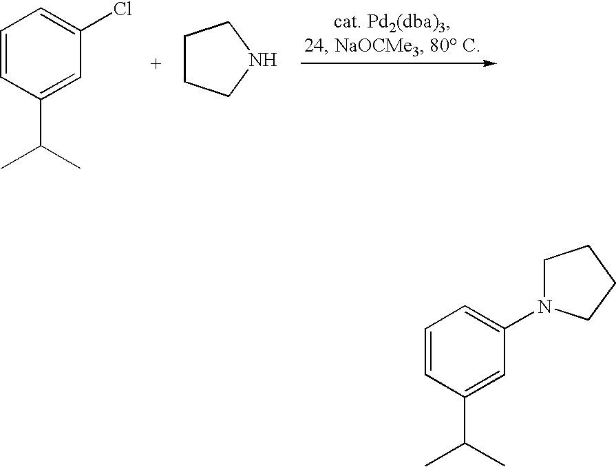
C1=CC(C(C)C)=CC(Cl)=C1.C1CCNC1.C1=CC(C(C)C)=CC(N2CCCC2)=C1
